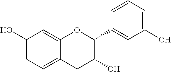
C1=C(O)C=C2C(=C1)CC(O)C(C1=CC(O)=CC=C1)O2
